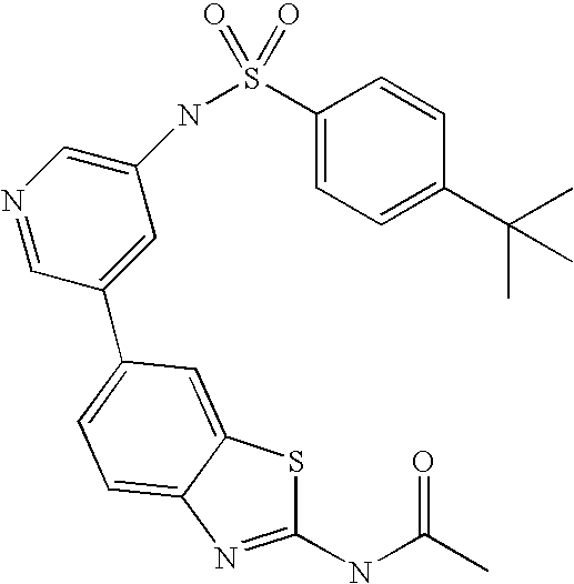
C1(NC(C)=O)=NC2=CC=C(C3=CC(NS(C4=CC=C(C(C)(C)C)C=C4)(=O)=O)=CN=C3)C=C2S1
